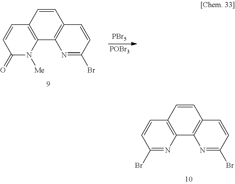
C1=CC2=C(C3=C1C=CC(Br)=N3)N=C(Br)C=C2.[PBr5].[POBr3].C1=CC2=C(C3=C1C=CC(Br)=N3)N([Me])C(=O)C=C2
